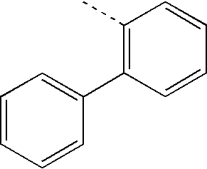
C1=CC=CC(C2=C(C)C=CC=C2)=C1
